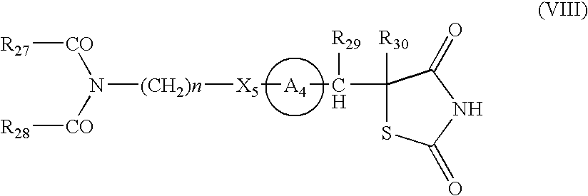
N([(CH2)n][X5][A4]C(C1([R30])SC(=O)NC1=O)[R29])([CO][R27])[CO][R28]
